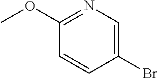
C1(Br)=CN=C(OC)C=C1
